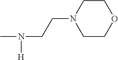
N(CCN1CCOCC1)(C)[H]
